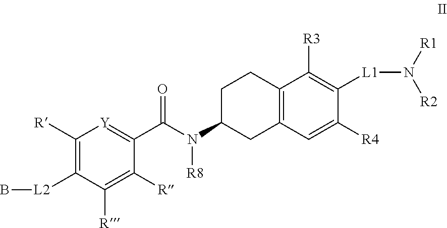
C1([R])=C([L2]B)C([R])=C([R])C(C(N(C2CC3=C(CC2)C([R3])=C([L1]N([R1])[R2])C([R4])=C3)[R8])=O)=[Y]1
